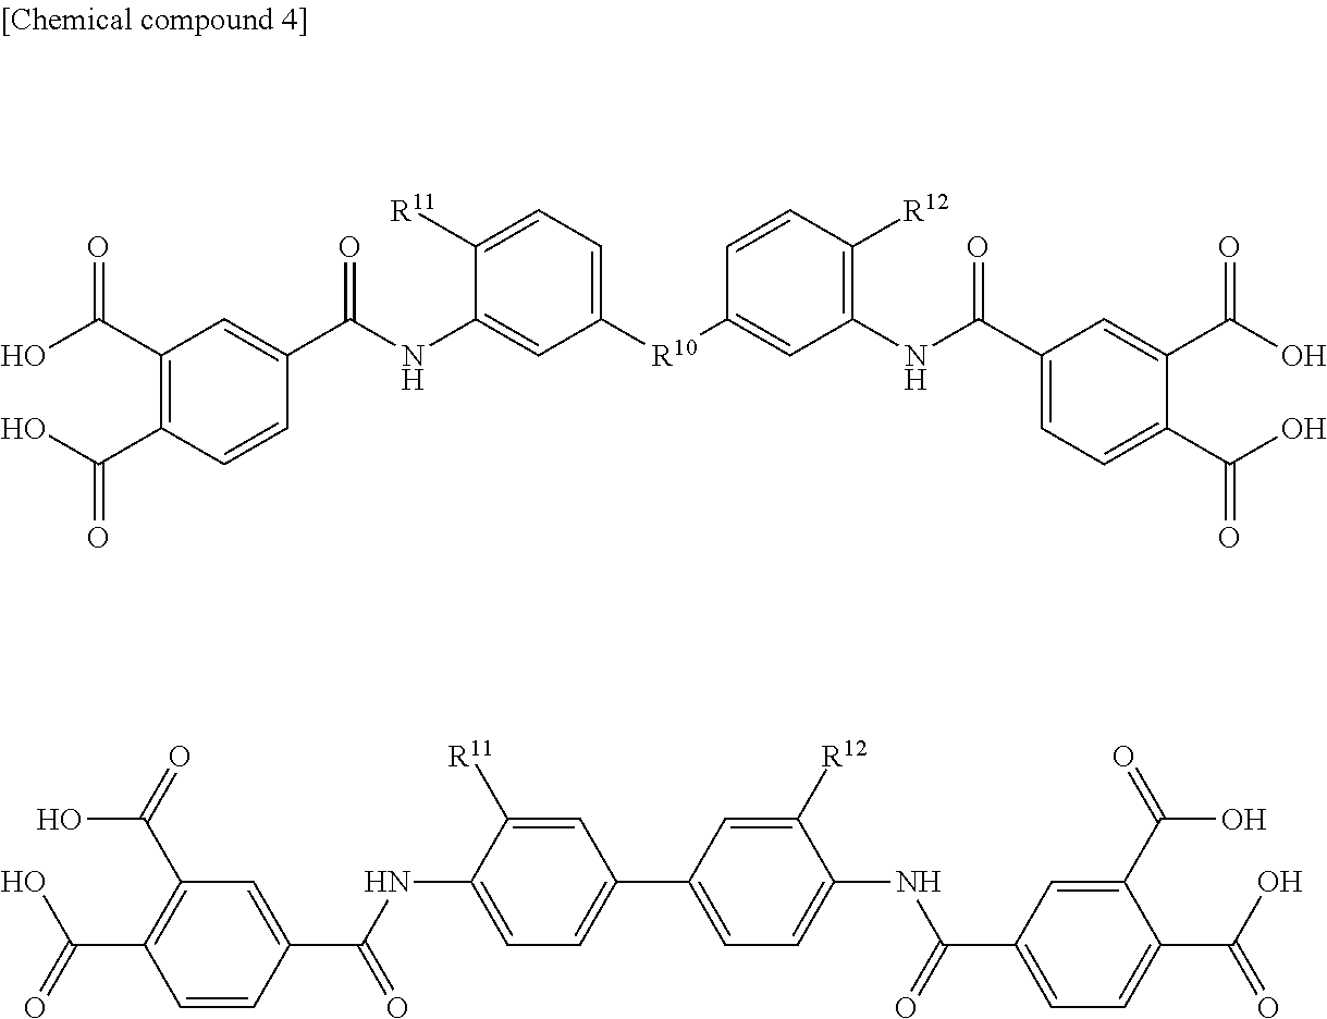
C1(C(O)=O)=C(C(O)=O)C=CC(C(NC2=CC([R10]C3=CC(NC(C4=CC=C(C(O)=O)C(C(O)=O)=C4)=O)=C([R12])C=C3)=CC=C2[R11])=O)=C1.C1=CC(C(=O)NC2=CC=C(C3=CC=C(NC(C4=CC=C(C(=O)O)C(C(O)=O)=C4)=O)C([R12])=C3)C=C2[R11])=CC(C(=O)O)=C1C(O)=O
